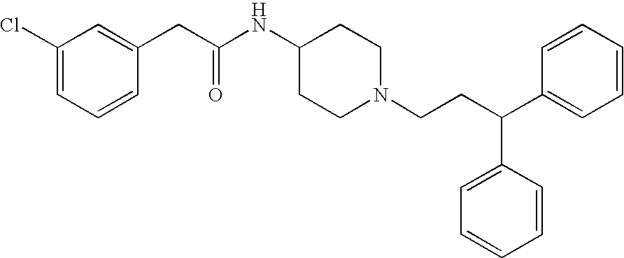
C1(Cl)=CC=CC(CC(NC2CCN(CCC(C3=CC=CC=C3)C3=CC=CC=C3)CC2)=O)=C1
